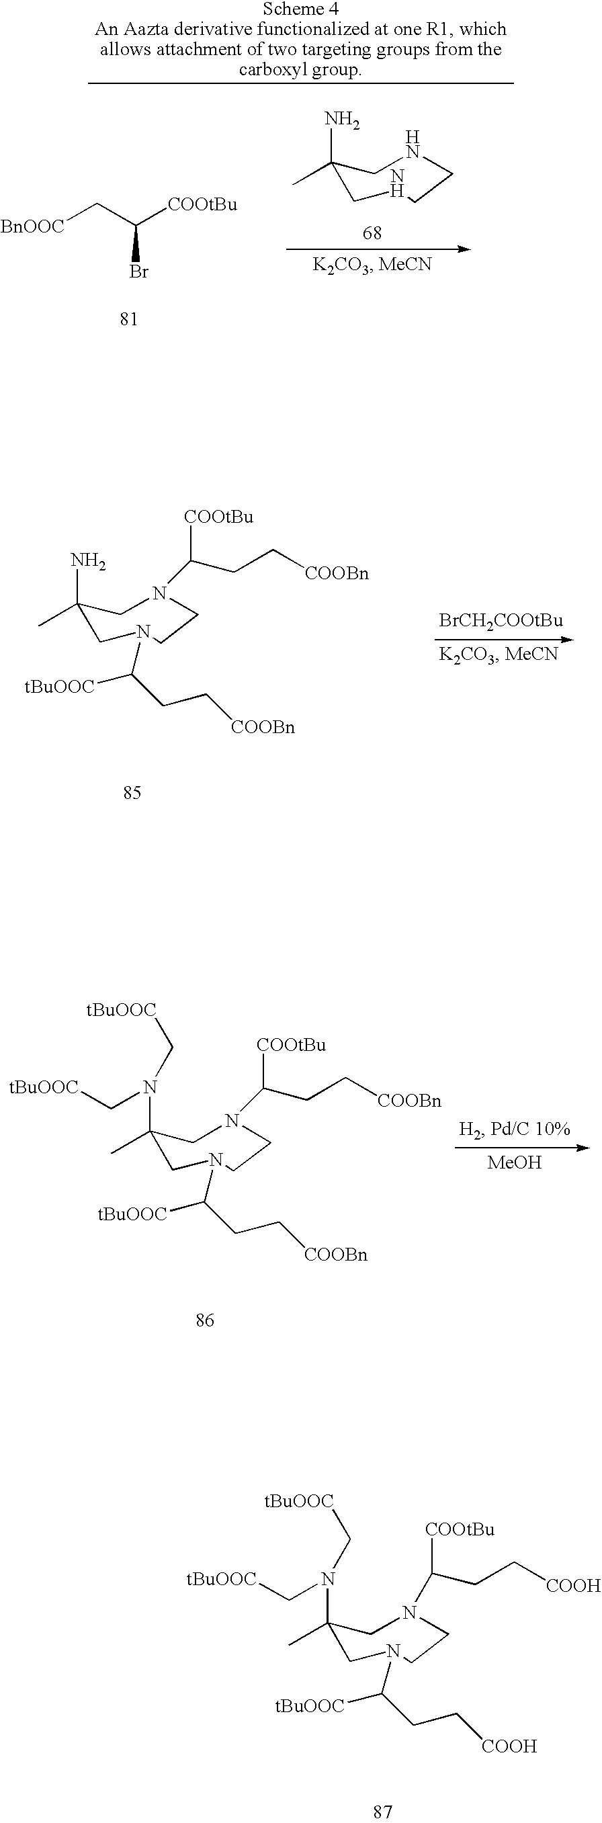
[BrCH2COOtBu].C1(C)(N)CN(C([tBuOOC])CC[COOBn])CCN(C([COOtBu])CC[COOBn])C1.C1(C)(N(C[tBuOOC])C[tBuOOC])CN(C([tBuOOC])CC[COOH])CCN(C(CC[COOH])[COOtBu])C1.[MeOH].C1(C)(N(C[tBuOOC])C[tBuOOC])CN(C([tBuOOC])CC[COOBn])CCN(C([COOtBu])CC[COOBn])C1.[BnOOC]CC([COOtBu])Br.C1(C)(N)CNCCNC1
